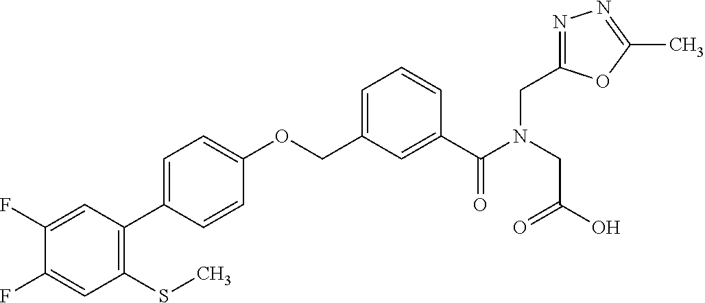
C1(F)=CC(C2=CC=C(OCC3=CC=CC(C(N(CC(O)=O)CC4=NN=C(C)O4)=O)=C3)C=C2)=C(SC)C=C1F
